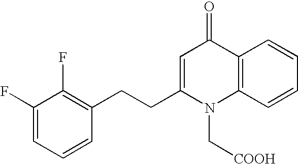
C1(F)=CC=CC(CCC2=CC(=O)C3=C(N2C[COOH])C=CC=C3)=C1F
